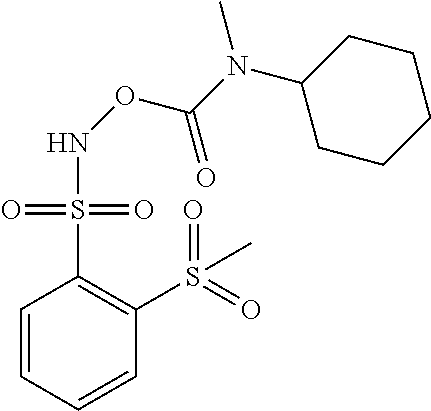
C1=CC=CC(S(C)(=O)=O)=C1S(=O)(=O)NOC(N(C1CCCCC1)C)=O
